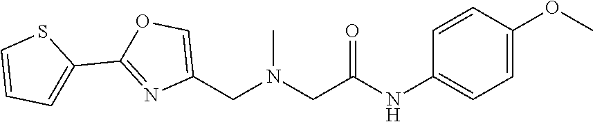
COC1=CC=C(NC(=O)CN(CC2=COC(C3=CC=CS3)=N2)C)C=C1
